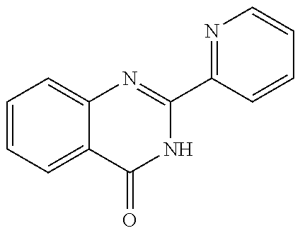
C1=CC=C2C(=C1)N=C(C1=NC=CC=C1)NC2=O
